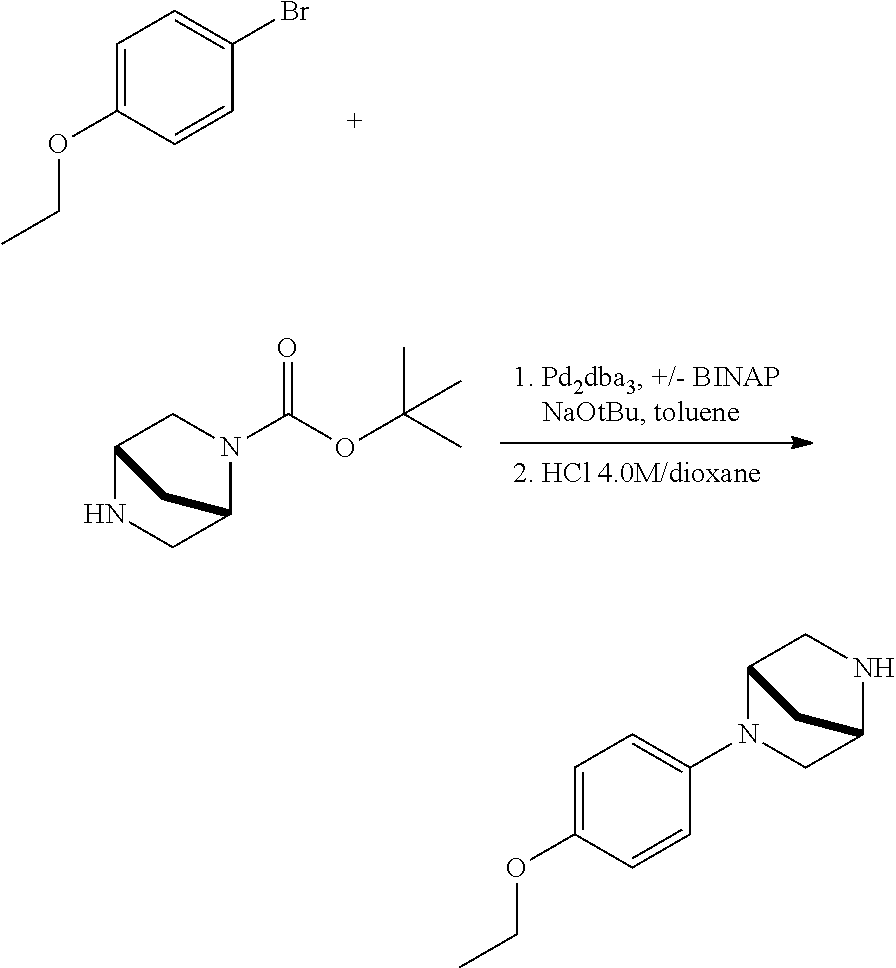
C1C2NCC(N1C(=O)OC(C)(C)C)C2.C1=C(OCC)C=CC(Br)=C1.C1C2CC(CN2C2=CC=C(OCC)C=C2)N1
